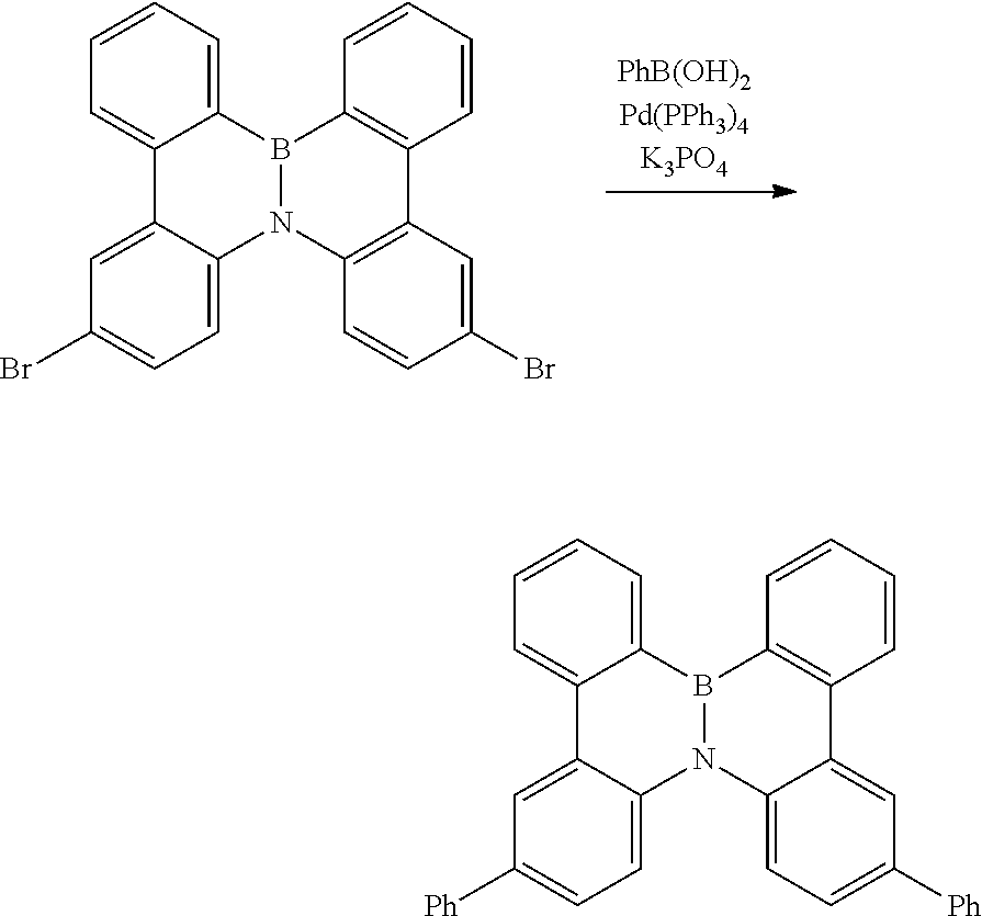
C1=CC=C2C(=C1)C1=CC(Br)=CC=C1N1B2C2=C(C3=C1C=CC(Br)=C3)C=CC=C2.C1=CC=C2C(=C1)C1=CC([Ph])=CC=C1N1B2C2=C(C3=CC([Ph])=CC=C13)C=CC=C2
